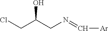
C(CN=C[Ar])(O)CCl
